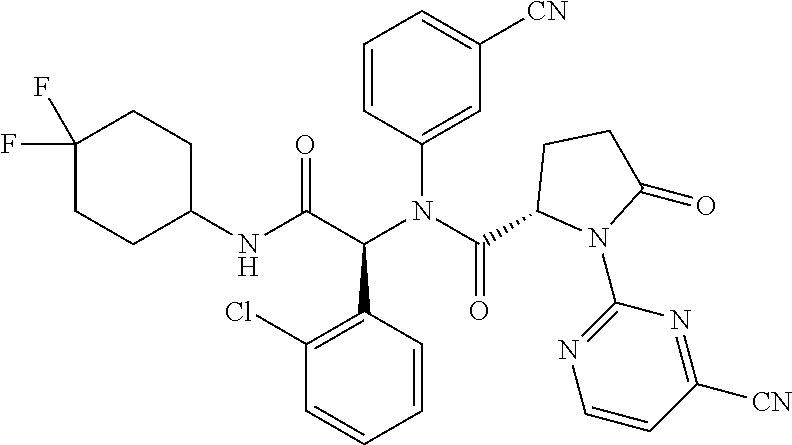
C1=CC(N(C(C2N(C3=NC=CC([CN])=N3)C(=O)CC2)=O)C(C(NC2CCC(F)(F)CC2)=O)C2=C(Cl)C=CC=C2)=CC([CN])=C1
